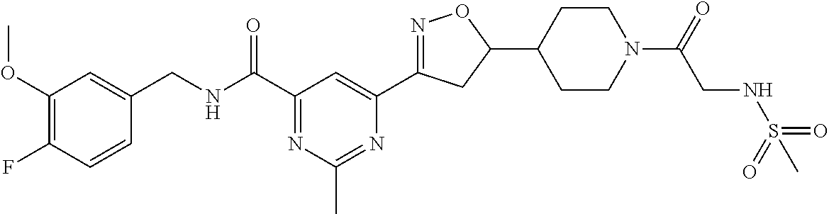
C1(OC)=C(F)C=CC(CNC(C2=NC(C)=NC(C3=NOC(C4CCN(C(=O)CNS(=O)(=O)C)CC4)C3)=C2)=O)=C1
